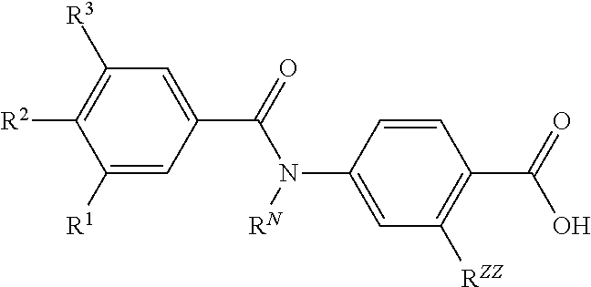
C1=C(C(=O)N(C2=CC([RZZ])=C(C(O)=O)C=C2)[RN])C=C([R1])C([R2])=C1[R3]
